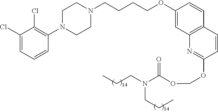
C1(Cl)=CC=CC(N2CCN(CCCCOC3=CC4=C(C=C3)C=CC(OCOC(N(CCC)CCC)=O)=N4)CC2)=C1Cl
